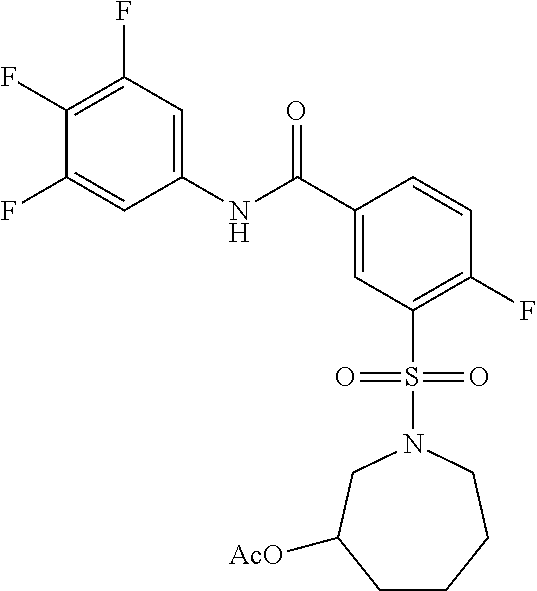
N(C(C1=CC(S(N2CC([AcO])CCCC2)(=O)=O)=C(F)C=C1)=O)C1=CC(F)=C(F)C(F)=C1
